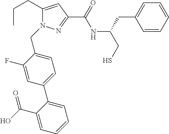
C1(CCC)=CC(C(=O)NC(CS)CC2=CC=CC=C2)=NN1CC1=CC=C(C2=CC=CC=C2C(O)=O)C=C1F
